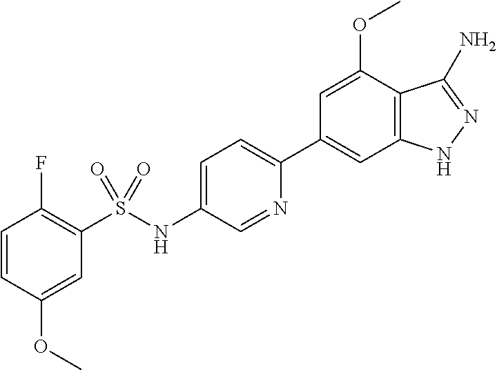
C1=CC(OC)=CC(S(NC2=CC=C(C3=CC4=C(C(OC)=C3)C(N)=NN4)N=C2)(=O)=O)=C1F
